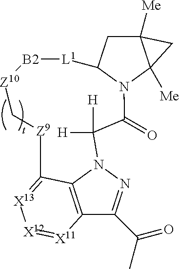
C12([Me])CC3N(C1([Me])C2)C(=O)C([H])([H])N1N=C(C(C)=O)C2=C1C(=[X13][X12]=[X11]2)[Z9]C[Z10][B2][L1]3
